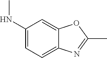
N(C)C1=CC=C2C(=C1)OC(C)=N2
